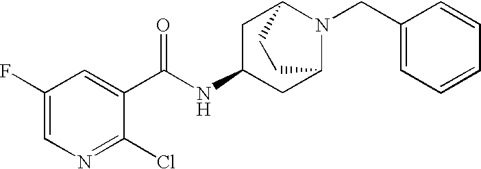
N1=C(Cl)C(C(NC2CC3N(CC4=CC=CC=C4)C(C2)CC3)=O)=CC(F)=C1
